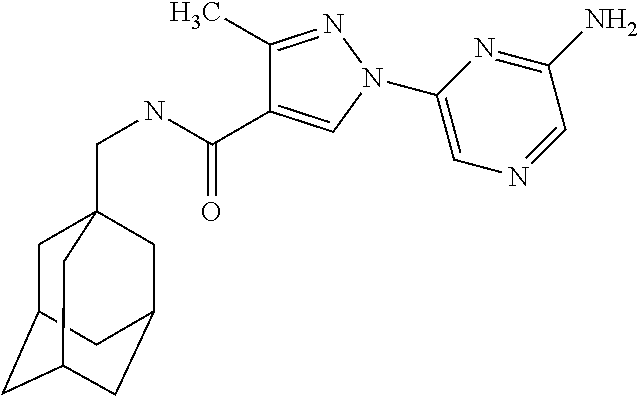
C1(C)=NN(C2=CN=CC(N)=N2)C=C1C(NCC12CC3CC(CC(C1)C3)C2)=O
